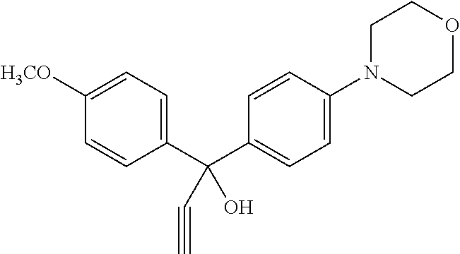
C1(C(C2=CC=C(N3CCOCC3)C=C2)(C#C)O)=CC=C([H3CO])C=C1
